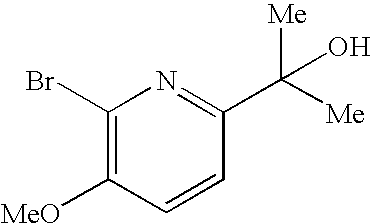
C1(Br)=C([MeO])C=CC(C([Me])([Me])O)=N1
